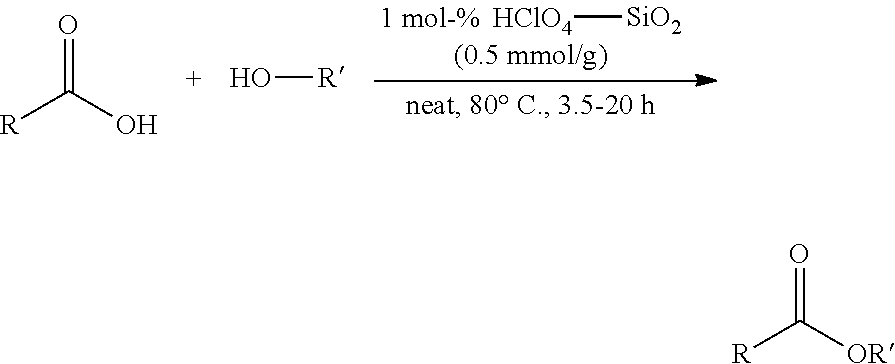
O=C([R])O.O[R].[HClO4][SiO2].O=C([R])[OR]
